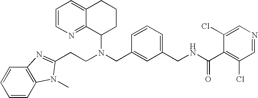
N(CC1=CC(CNC(C2=C(Cl)C=NC=C2Cl)=O)=CC=C1)(C1CCCC2=CC=CN=C12)CCC1=NC2=C(C=CC=C2)N1C
